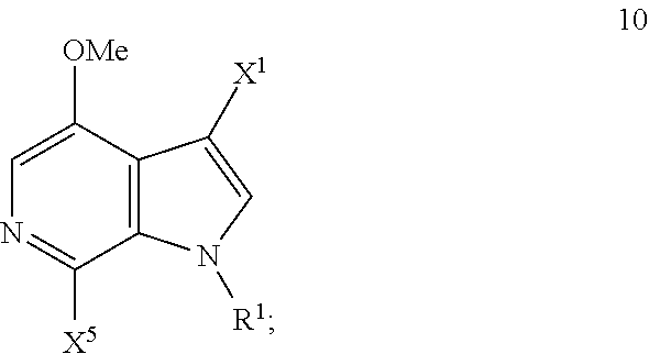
C12=C(N([R1])C=C1[X1])C([X5])=NC=C2[OMe]
